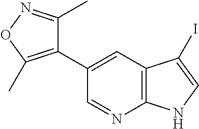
C1(C2=C(C)ON=C2C)=CC2=C(N=C1)NC=C2I
